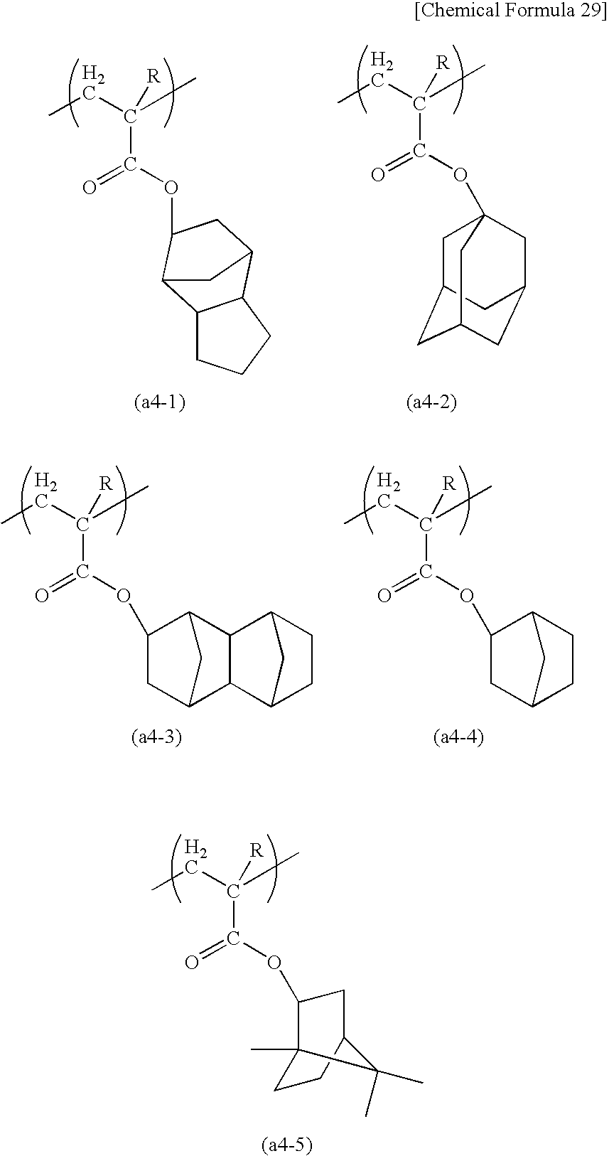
O(C(C(CC)(C)[R])=O)C1CC2C3C(CCC3)C1C2.O(C(C(CC)(C)[R])=O)C12CC3CC(CC(C1)C3)C2.O(C(C(CC)(C)[R])=O)C1CC2C3C(C1C2)C1CCC3C1.O(C(C(CC)(C)[R])=O)C1CC2CCC1C2.O(C(C(CC)(C)[R])=O)C1C2(C)CCC(C1)C2(C)C
